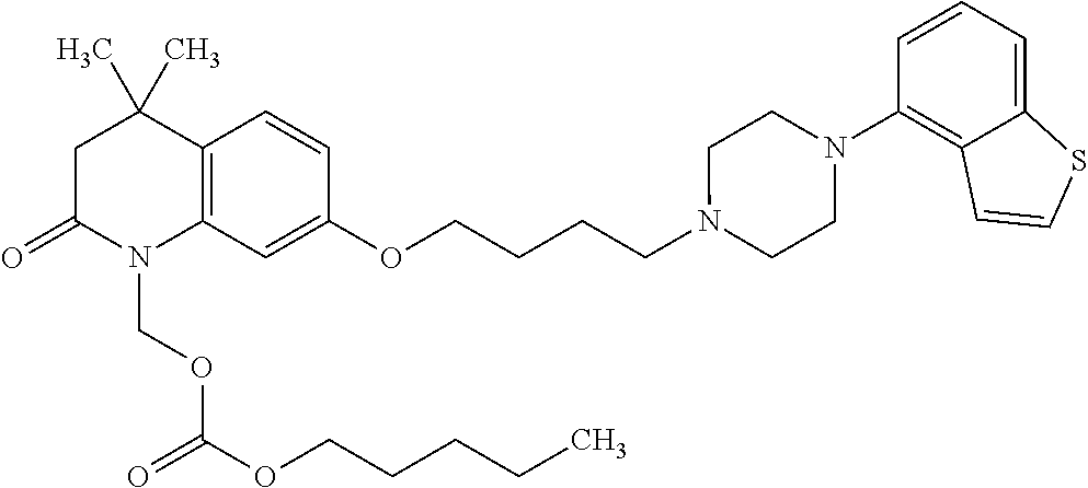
C1C(=O)N(COC(OCCCCC)=O)C2=C(C1(C)C)C=CC(OCCCCN1CCN(C3=C4C(=CC=C3)SC=C4)CC1)=C2
